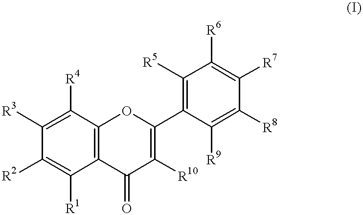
C1([R3])=C([R4])C2=C(C([R1])=C1[R2])C(=O)C([R10])=C(C1=C([R5])C([R6])=C([R7])C([R8])=C1[R9])O2
